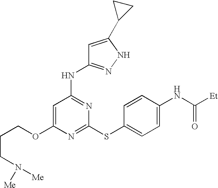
C1(OCCCN([Me])[Me])=CC(NC2=NNC(C3CC3)=C2)=NC(SC2=CC=C(NC([Et])=O)C=C2)=N1
